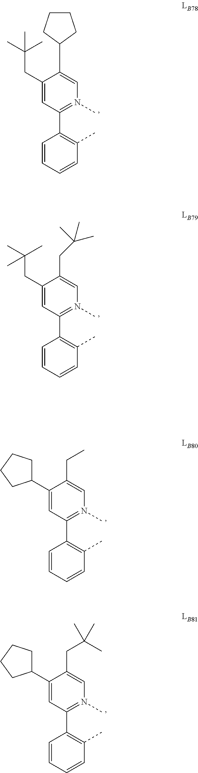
C1(CC(C)(C)C)=CC(C2=C(C)C=CC=C2)=N(C)C=C1C1CCCC1.C1(CC(C)(C)C)=CC(C2=C(C)C=CC=C2)=N(C)C=C1CC(C)(C)C.C1(C2CCCC2)=CC(C2=C(C)C=CC=C2)=N(C)C=C1CC.C1(C2CCCC2)=CC(C2=C(C)C=CC=C2)=N(C)C=C1CC(C)(C)C
